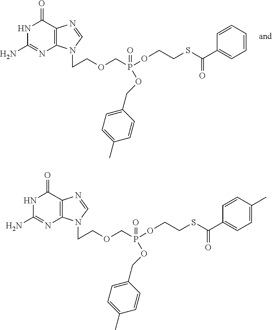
N1C(N)=NC2=C(C1=O)N=CN2CCOCP(OCCSC(=O)C1=CC=CC=C1)(=O)OCC1=CC=C(C)C=C1.N1C(N)=NC2=C(C1=O)N=CN2CCOCP(OCCSC(=O)C1=CC=C(C)C=C1)(=O)OCC1=CC=C(C)C=C1
